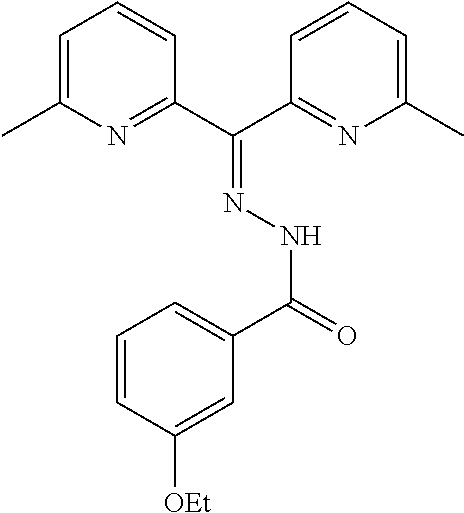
C1=C(C)N=C(C(C2=NC(C)=CC=C2)=NNC(=O)C2=CC=CC([OEt])=C2)C=C1
